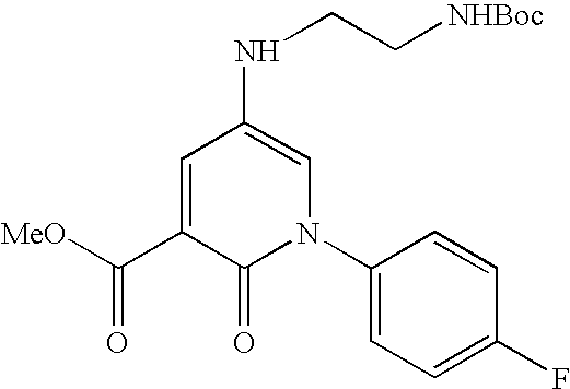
[MeO]C(C1=CC(NCC[NHBoc])=CN(C2=CC=C(F)C=C2)C1=O)=O
